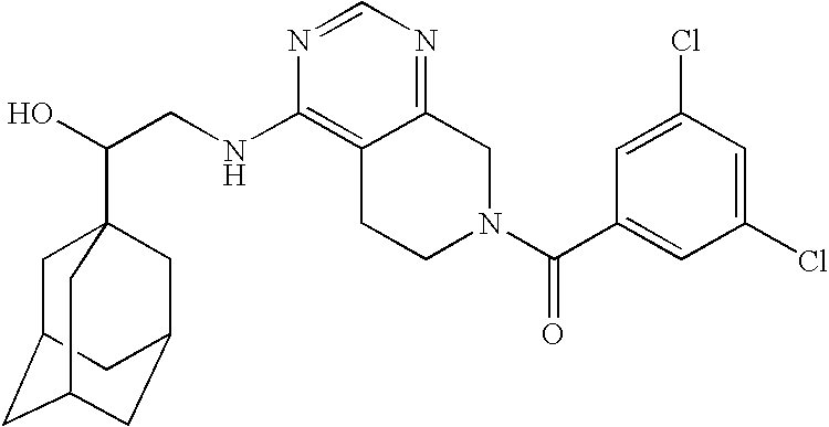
C(CNC1=C2C(=NC=N1)CN(C(C1=CC(Cl)=CC(Cl)=C1)=O)CC2)(O)C12CC3CC(CC(C1)C3)C2
